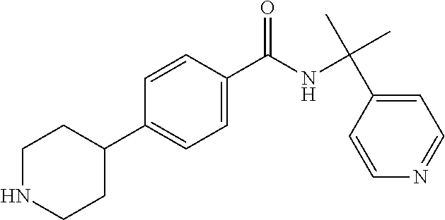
C1NCCC(C2=CC=C(C(NC(C3=CC=NC=C3)(C)C)=O)C=C2)C1
